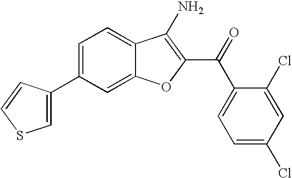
C1(C2=CSC=C2)=CC=C2C(=C1)OC(C(C1=CC=C(Cl)C=C1Cl)=O)=C2N
